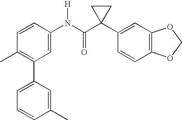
C1=CC(N(C(C2(C3=CC4=C(C=C3)OCO4)CC2)=O)[H])=CC(C2=CC=CC(C)=C2)=C1C
